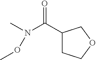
C1(C(N(C)OC)=O)CCOC1
